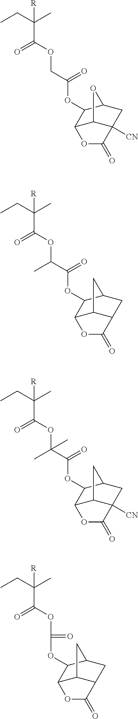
[R]C(CC)(C)C(=O)OCC(=O)OC1C2C3C([CN])(CC1O3)C(=O)O2.[R]C(CC)(C)C(=O)OC(C(=O)OC1C2C3C(CC1C3)C(=O)O2)C.[R]C(CC)(C)C(=O)OC(C(=O)OC1C2C3C([CN])(CC1C3)C(=O)O2)(C)C.[R]C(CC)(C)C(=O)OC(OC1C2C3C(CC1C3)C(=O)O2)=O
